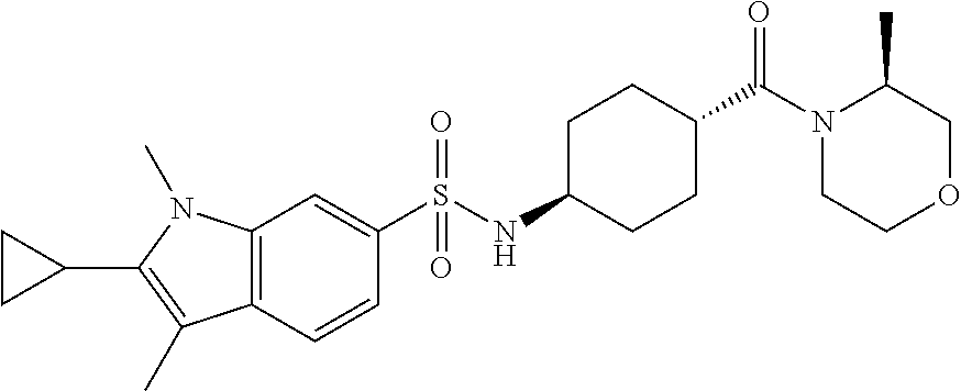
C1CC1C1=C(C)C2=C(N1C)C=C(S(NC1CCC(C(N3CCOCC3C)=O)CC1)(=O)=O)C=C2
